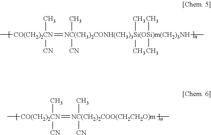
C[CO(CH2)2CN](=[NC(CH3)2CONH(CH3)3Si(OSi)m(CH2)3NH](C)(C)([CN])(C)(C)(C)C)(C)[CN].C[CO(CH2)2CN](=[NC(CH2)2COO(CH2CH2O)m](C)(C)[CN])(C)[CN]
